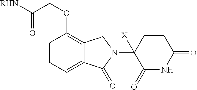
C1=CC=C2C(=C1OCC([RHN])=O)CN(C1([X])C(=O)NC(=O)CC1)C2=O
